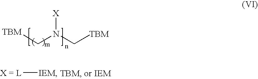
[TBM]CN(C[TBM])[X].[L][IEM]
